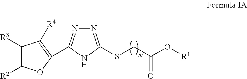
C1([R3])=C([R2])OC(C2=NN=C(SCC(O[R1])=O)N2)=C1[R4]
